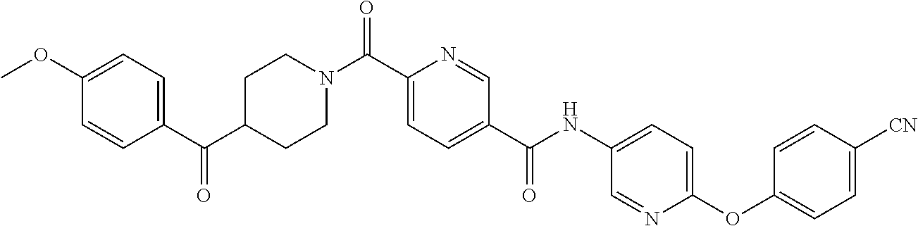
C1(OC)=CC=C(C(C2CCN(C(C3=CC=C(C(NC4=CC=C(OC5=CC=C([CN])C=C5)N=C4)=O)C=N3)=O)CC2)=O)C=C1
